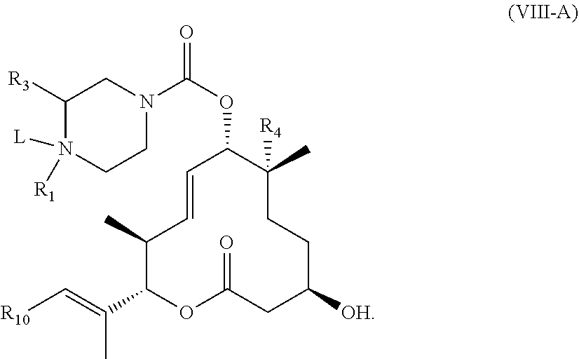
C1(C)C(C(=C[R10])C)OC(=O)CC([OH])CCC(C)([R4])C(OC(=O)N2CCN([R1])([L])C([R3])C2)C=C1
